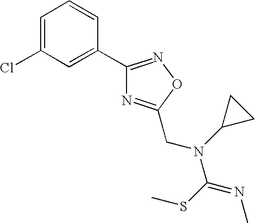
C1=C(Cl)C=C(C2=NOC(CN(C(SC)=NC)C3CC3)=N2)C=C1
